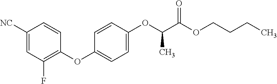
C1([NC])=CC(F)=C(OC2=CC=C(OC(C(OCCCC)=O)C)C=C2)C=C1
